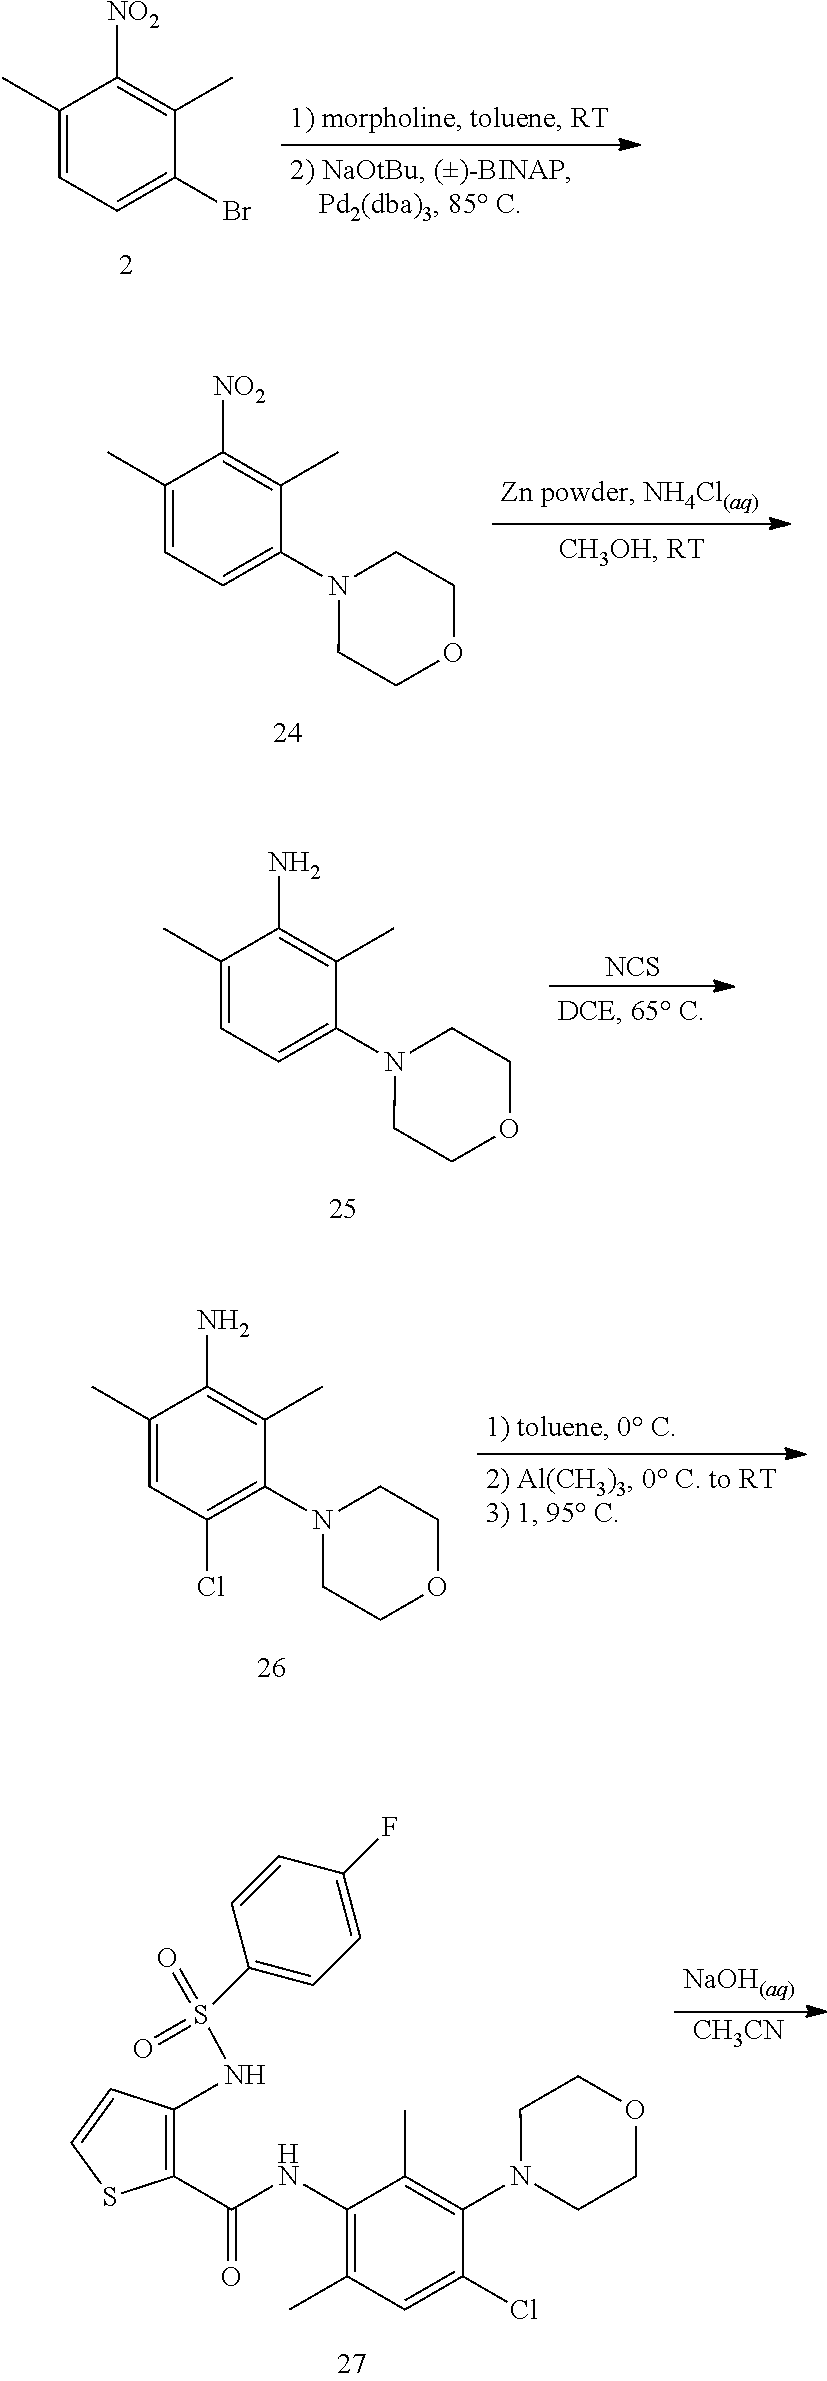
[CH3CN].N(S(=O)(=O)C1=CC=C(F)C=C1)C1=C(C(NC2=C(C)C=C(Cl)C(N3CCOCC3)=C2C)=O)SC=C1.C1(C)=CC=C(Br)C(C)=C1[NO2].C1(C)=CC=C(N2CCOCC2)C(C)=C1[NO2].C1(C)=CC=C(N2CCOCC2)C(C)=C1N.[NCS].C1(C)=CC(Cl)=C(N2CCOCC2)C(C)=C1N
